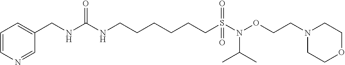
C1=C(CNC(NCCCCCCS(=O)(N(OCCN2CCOCC2)C(C)C)=O)=O)C=NC=C1
